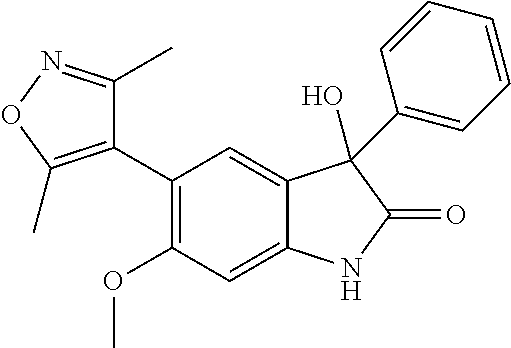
C1(OC)=C(C2=C(C)ON=C2C)C=C2C(=C1)NC(=O)C2(O)C1=CC=CC=C1
